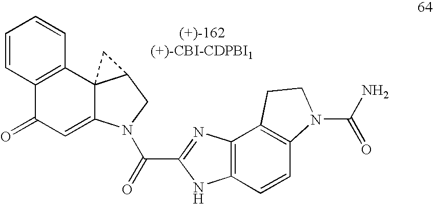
C1=CC2=C(C=C1)C13C(=CC2=O)N(C(=O)C2=NC4=C(N2)C=CC2=C4CCN2C(N)=O)CC1C3
